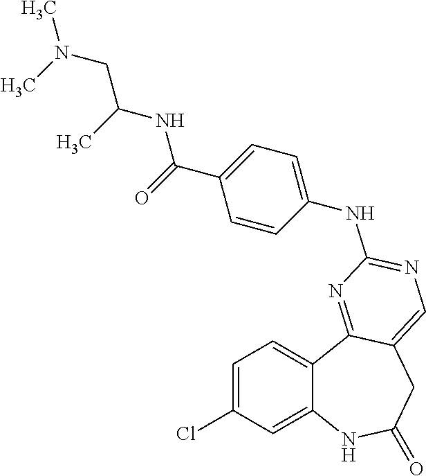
C1=C(Cl)C=C2C(=C1)C1=NC(NC3=CC=C(C(=O)NC(CN(C)C)C)C=C3)=NC=C1CC(=O)N2
